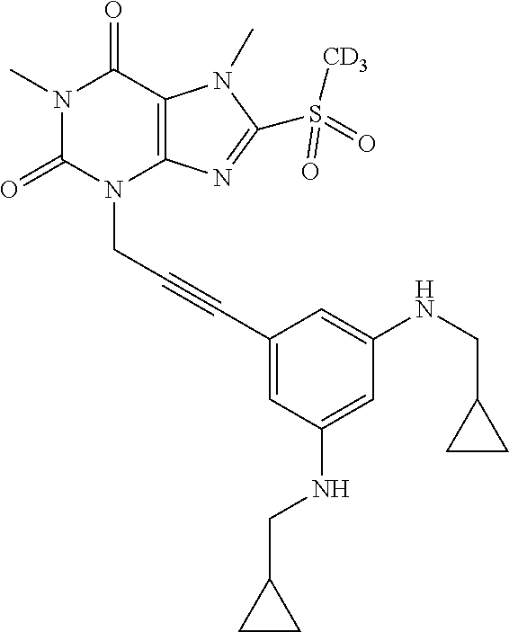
N1(C)C(=O)N(CC#CC2=CC(NCC3CC3)=CC(NCC3CC3)=C2)C2=C(C1=O)N(C)C(S(=O)([CD3])=O)=N2
